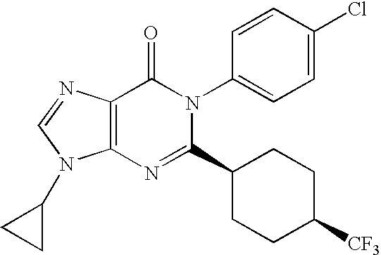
C12=C(N=C(C3CCC([CF3])CC3)N(C3=CC=C(Cl)C=C3)C1=O)N(C1CC1)C=N2
